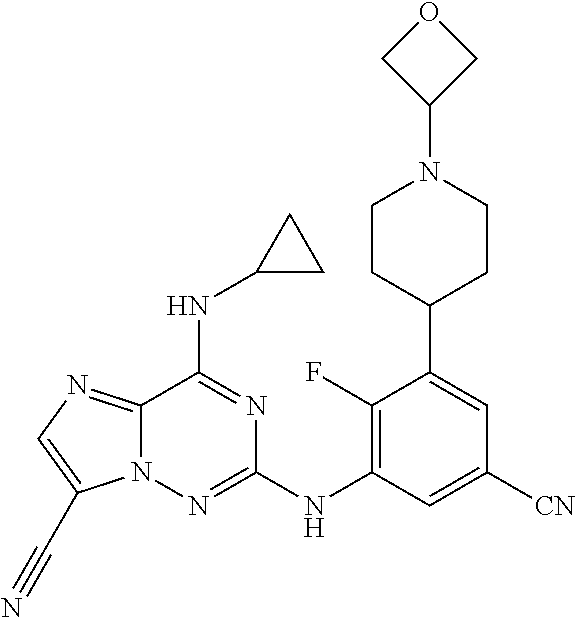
C1(F)=C(NC2=NN3C(=NC=C3C#N)C(NC3CC3)=N2)C=C([CN])C=C1C1CCN(C2COC2)CC1
